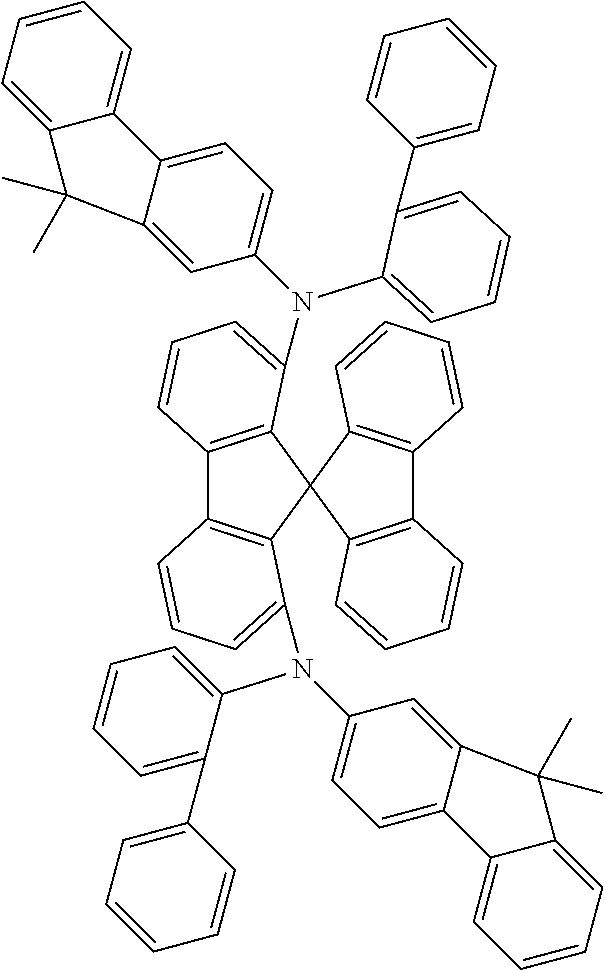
C12=C(C3(C4=C1C=CC=C4N(C1=CC=CC=C1C1=CC=CC=C1)C1=CC=C4C(=C1)C(C)(C)C1=CC=CC=C41)C1=C(C4=C3C=CC=C4)C=CC=C1)C(N(C1=CC=C3C(=C1)C(C)(C)C1=CC=CC=C31)C1=CC=CC=C1C1=CC=CC=C1)=CC=C2
